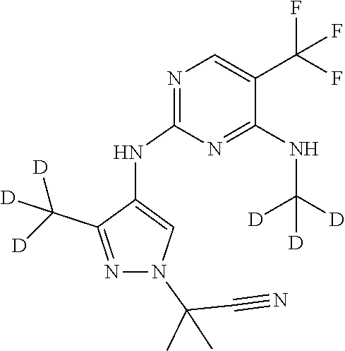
N1=C(NC2=CN(C(C)(C)C#N)N=C2C([D])([D])[D])N=C(NC([D])([D])[D])C(C(F)(F)F)=C1
